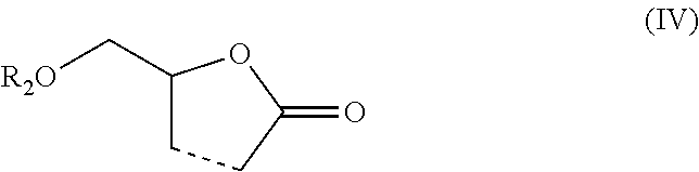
C1(C[R2O])CCC(=O)O1
